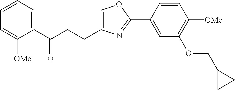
C1=C(CCC(C2=CC=CC=C2[OMe])=O)N=C(C2=CC(OCC3CC3)=C([OMe])C=C2)O1
